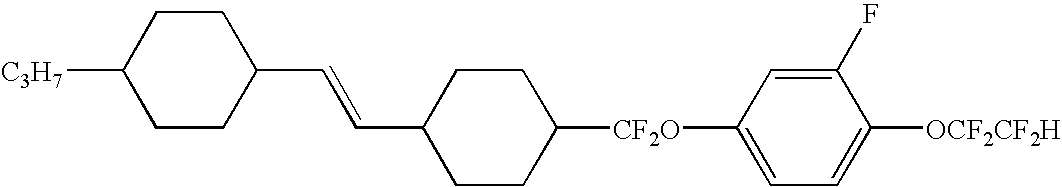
C1CC(C=CC2CCC([CF2O]C3=CC=C([OCF2CF2H])C(F)=C3)CC2)CCC1[C3H7]
